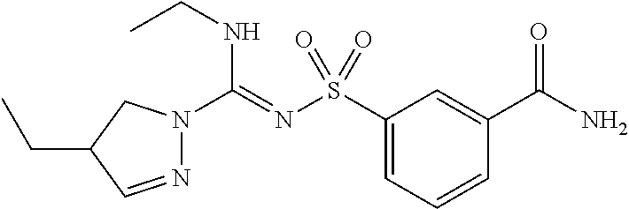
C1(S(N=C(NCC)N2N=CC(CC)C2)(=O)=O)=CC=CC(C(N)=O)=C1
